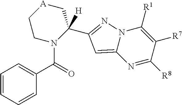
N12C(=CC(C3([H])N(C(C4=CC=CC=C4)=O)CC[A]C3)=N1)N=C([R8])C([R7])=C2[R1]
